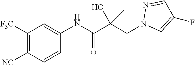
C1([F3C])=C([NC])C=CC(NC(C(CN2C=C(F)C=N2)(O)C)=O)=C1
